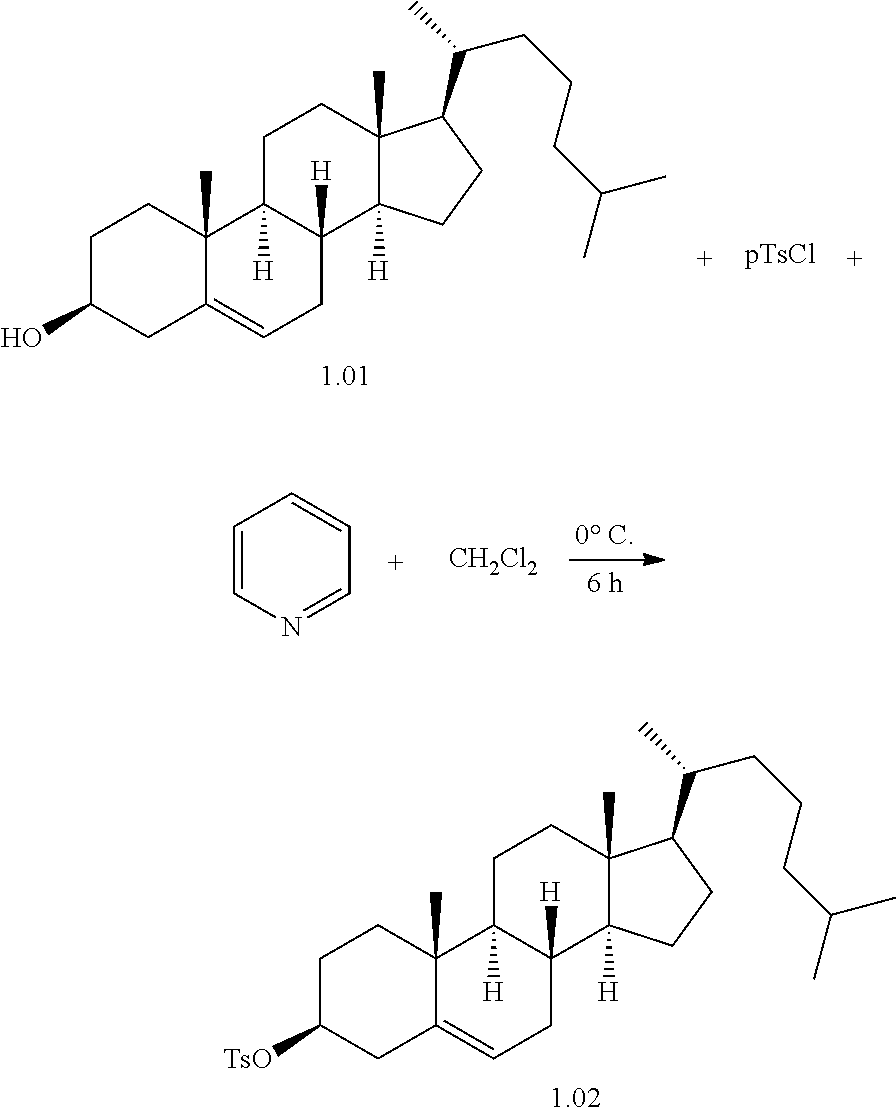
C1C([TsO])CC2=CCC3([H])C([H])(C2(C)C1)CCC1(C)C3([H])CCC1C(CCCC(C)C)C.C1C(O)CC2=CCC3([H])C([H])(C2(C)C1)CCC1(C)C3([H])CCC1C(CCCC(C)C)C.C1=CN=CC=C1.[CH2Cl2]
